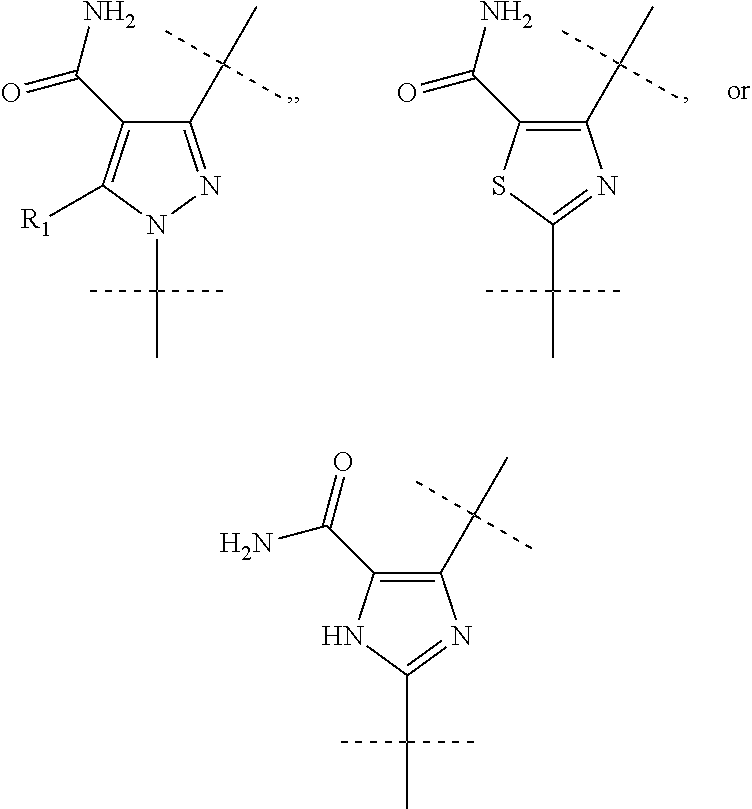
C1(C(C)(C)C)=NN(C(C)(C)C)C([R1])=C1C(N)=O.C1(C(C)(C)C)=C(C(N)=O)SC(C(C)(C)C)=N1.C1(C(C)(C)C)=C(C(=O)N)NC(C(C)(C)C)=N1
